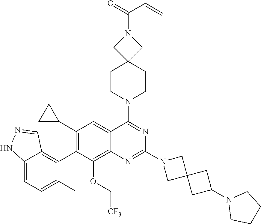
C12=CC=C(C)C(C3=C(C4CC4)C=C4C(=C3OC[CF3])N=C(N3CC5(C3)CC(N3CCCC3)C5)N=C4N3CCC4(CC3)CN(C(C=C)=O)C4)=C1C=NN2
